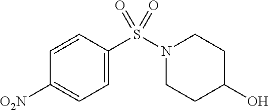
C1=C(S(N2CCC(O)CC2)(=O)=O)C=CC([O2N])=C1
